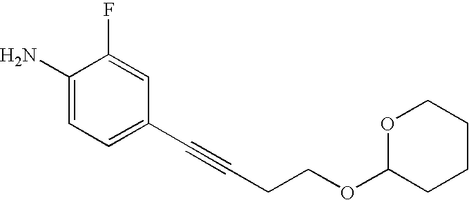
C1(N)=CC=C(C#CCCOC2CCCCO2)C=C1F
